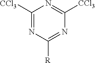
C1([CCl3])=NC([R])=NC([CCl3])=N1
